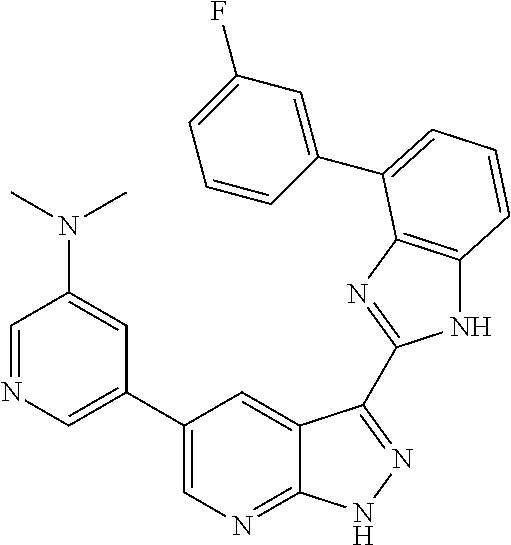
C1(C2=CN=CC(N(C)C)=C2)=CN=C2C(=C1)C(C1=NC3=C(N1)C=CC=C3C1=CC(F)=CC=C1)=NN2
